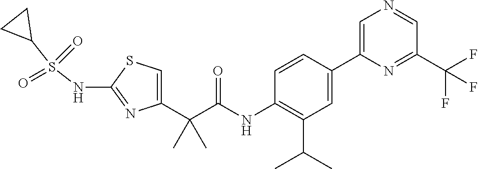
C1=C(C(C(NC2=C(C(C)C)C=C(C3=CN=CC(C(F)(F)F)=N3)C=C2)=O)(C)C)N=C(NS(C2CC2)(=O)=O)S1
